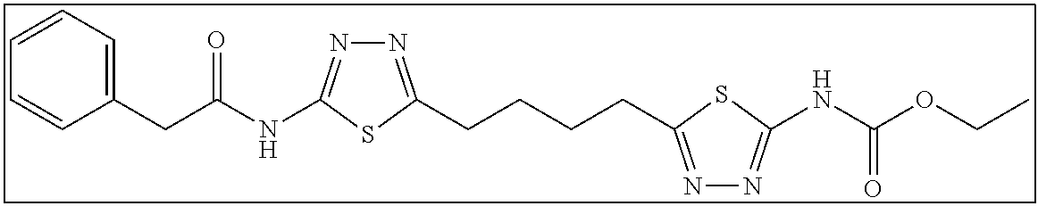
C1=CC=C(CC(NC2=NN=C(CCCCC3=NN=C(NC(OCC)=O)S3)S2)=O)C=C1
